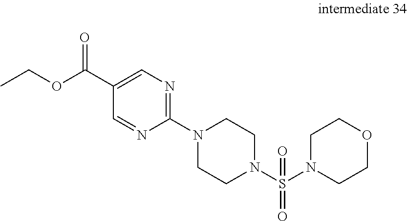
C1(C(OCC)=O)=CN=C(N2CCN(S(N3CCOCC3)(=O)=O)CC2)N=C1
